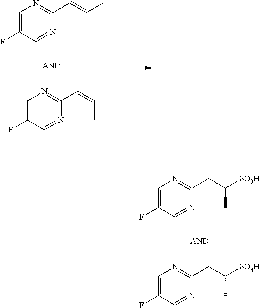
C1=C(F)C=NC(C=CC)=N1.C1=C(F)C=NC(C=CC)=N1.C1=C(F)C=NC(CC(C)[SO3H])=N1.C1=C(F)C=NC(CC([SO3H])C)=N1
